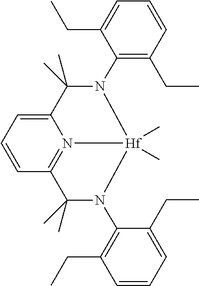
C1(C)(C)N(C2=C(CC)C=CC=C2CC)[Hf]2(C)(C)N3=C(C=CC=C13)C(C)(C)N2C1=C(CC)C=CC=C1CC
